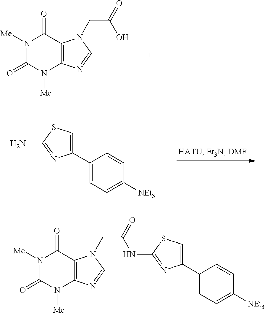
N1([Me])C(=O)N([Me])C2=C(C1=O)N(CC(=O)O)C=N2.C1(C2=CC=C([NEt3])C=C2)=CSC(N)=N1.N1([Me])C(=O)N([Me])C2=C(C1=O)N(CC(=O)NC1=NC(C3=CC=C([NEt3])C=C3)=CS1)C=N2
